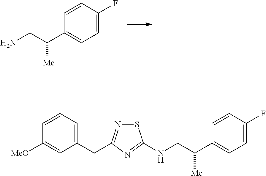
C(C([Me])C1=CC=C(F)C=C1)N.C(C([Me])C1=CC=C(F)C=C1)NC1=NC(CC2=CC=CC([MeO])=C2)=NS1
